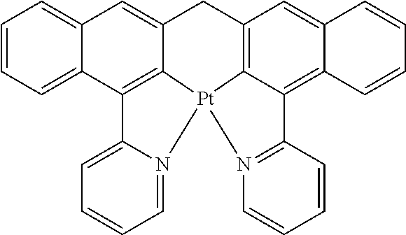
C1C2=C3C(=C4C(=C2)C=CC=C4)C2=N([Pt]34C3=C(C5=CC=CC=C5C=C13)C1=CC=CC=N14)C=CC=C2
